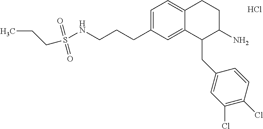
C1=C(CCCNS(=O)(=O)CCC)C=C2C(=C1)CCC(N)C2CC1=CC(Cl)=C(Cl)C=C1.Cl
